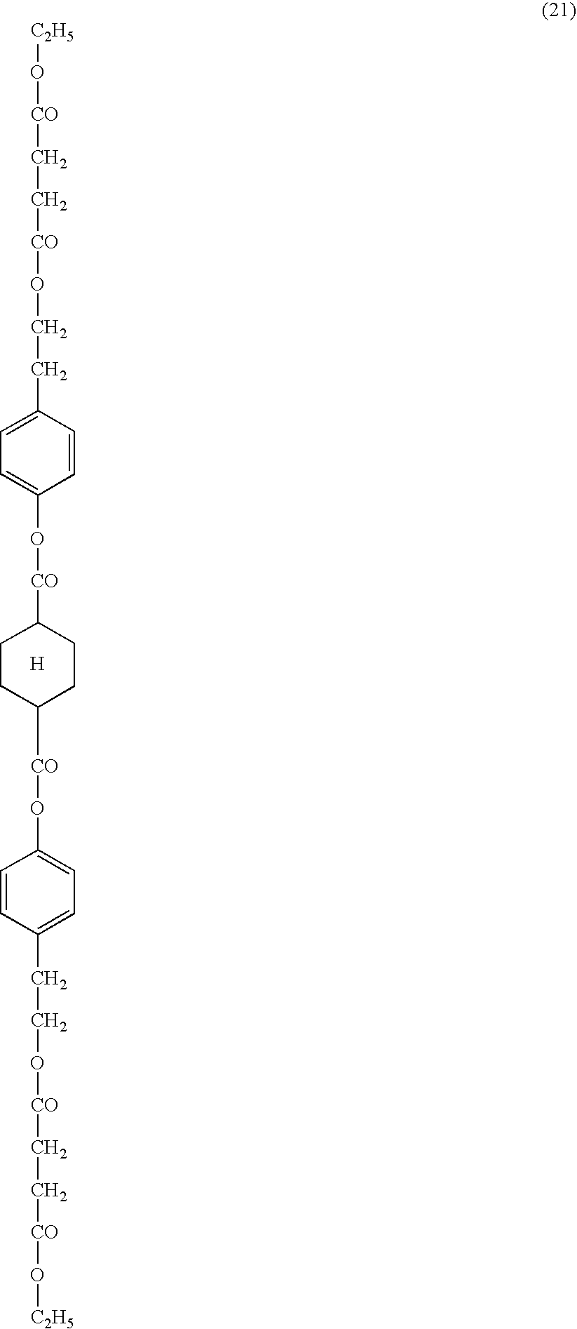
C1CC([CO]OC2=CC=C(CCO[CO]CC[CO]O[C2H5])C=C2)CCC1[CO]OC1=CC=C(CCO[CO]CC[CO]O[C2H5])C=C1.[H]
